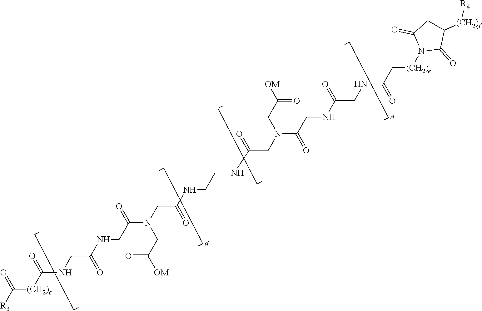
[R3]C([(CH2)c]C(NCC(NCC(N(CC(NCCNC(CN(C(CNC(CNC(C[(CH2)e]N1C(=O)C([(CH2)f][R4])CC1=O)=O)=O)=O)CC([OM])=O)=O)=O)CC([OM])=O)=O)=O)=O)=O
